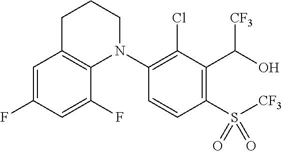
C1=C(F)C=C(F)C2=C1CCCN2C1=C(Cl)C(C([CF3])O)=C(S([CF3])(=O)=O)C=C1
